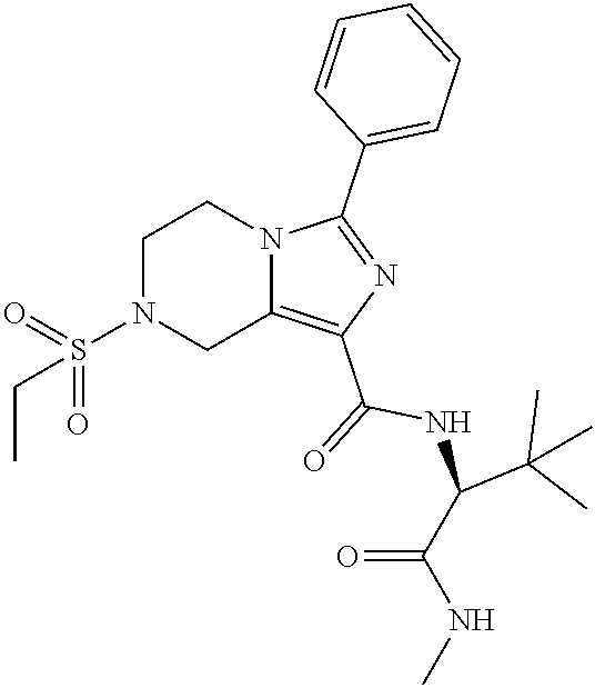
C1N(S(=O)(=O)CC)CC2=C(C(=O)NC(C(NC)=O)C(C)(C)C)N=C(C3=CC=CC=C3)N2C1
